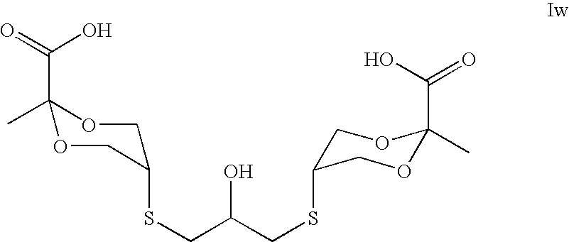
C1(SCC(O)CSC2COC(C)(C(O)=O)OC2)COC(C)(C(=O)O)OC1
